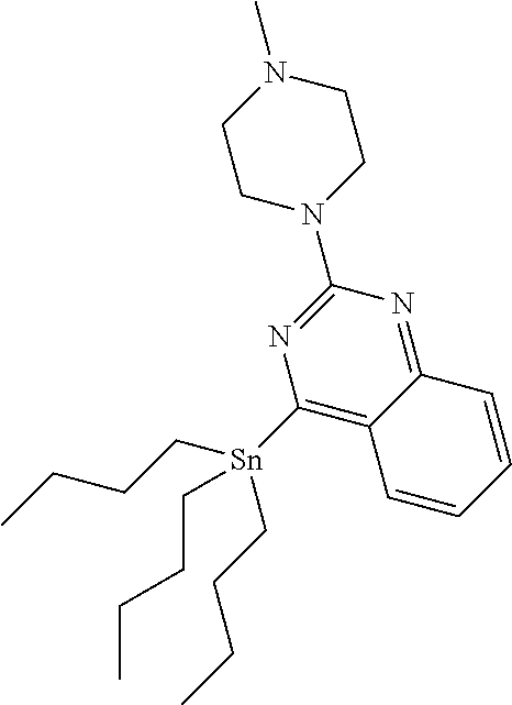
C1([Sn](CCCC)(CCCC)CCCC)=C2C(=NC(N3CCN(C)CC3)=N1)C=CC=C2
